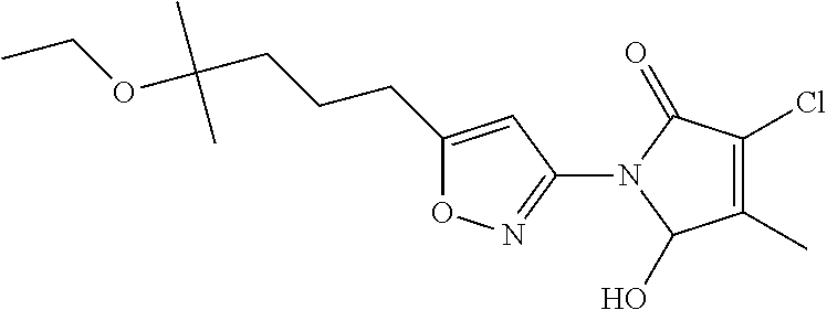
C1(CCCC(OCC)(C)C)=CC(N2C(O)C(C)=C(Cl)C2=O)=NO1
